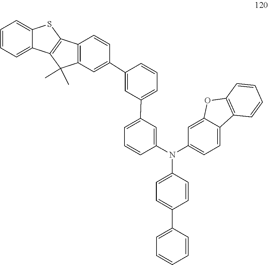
C1=C(C2=CC=CC=C2)C=CC(N(C2=CC=C3C4=C(C=CC=C4)OC3=C2)C2=CC(C3=CC=CC(C4=CC5=C(C=C4)C4=C(C6=CC=CC=C6S4)C5(C)C)=C3)=CC=C2)=C1
